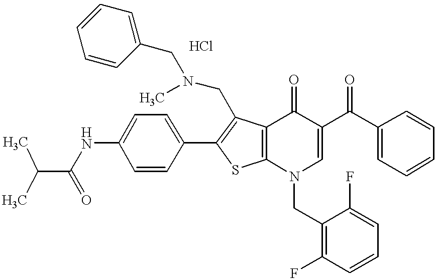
C1(NC(C(C)C)=O)=CC=C(C2=C(CN(C)CC3=CC=CC=C3)C3=C(S2)N(CC2=C(F)C=CC=C2F)C=C(C(C2=CC=CC=C2)=O)C3=O)C=C1
